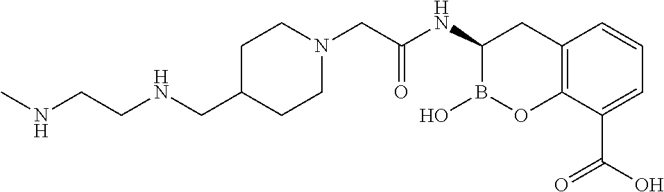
C1C(CNCCNC)CCN(CC(NC2B(O)OC3=C(C2)C=CC=C3C(O)=O)=O)C1
